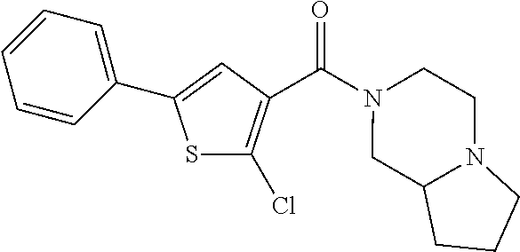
C1(C2=CC(C(N3CC4N(CC3)CCC4)=O)=C(Cl)S2)=CC=CC=C1
